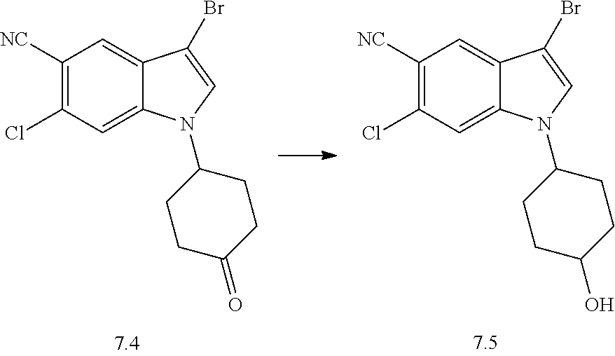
C1([NC])=C(Cl)C=C2C(=C1)C(Br)=CN2C1CCC(O)CC1.C1([NC])=C(Cl)C=C2C(=C1)C(Br)=CN2C1CCC(=O)CC1
